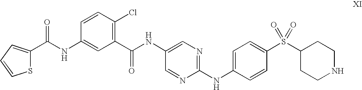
C(NC1=CC(C(NC2=CN=C(NC3=CC=C(S(C4CCNCC4)(=O)=O)C=C3)N=C2)=O)=C(Cl)C=C1)(=O)C1=CC=CS1
